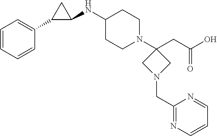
C1=CC=CC(C2C(NC3CCN(C4(CC(O)=O)CN(CC5=NC=CC=N5)C4)CC3)C2)=C1
